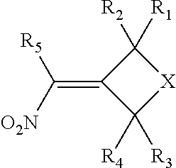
[R5]C([O2N])=C1C([R4])([R3])[X]C1([R2])[R1]
